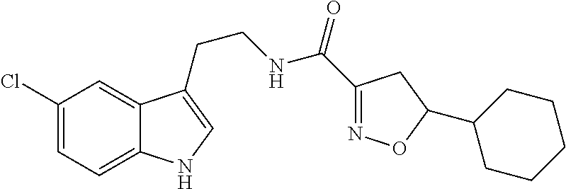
C(CC1=CNC2=CC=C(Cl)C=C21)NC(C1=NOC(C2CCCCC2)C1)=O
